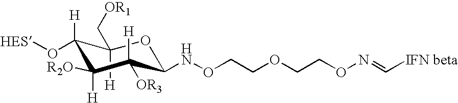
O1C(NOCCOCCON=C[IFN beta])C([H])([OR3])C([H])([R2O])C([H])(O[HES])C1([H])C[OR1]
